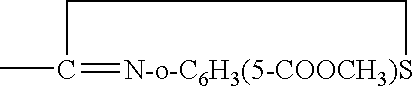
CC1=[N-o-C6H3(5-COOCH3)S]CC1
